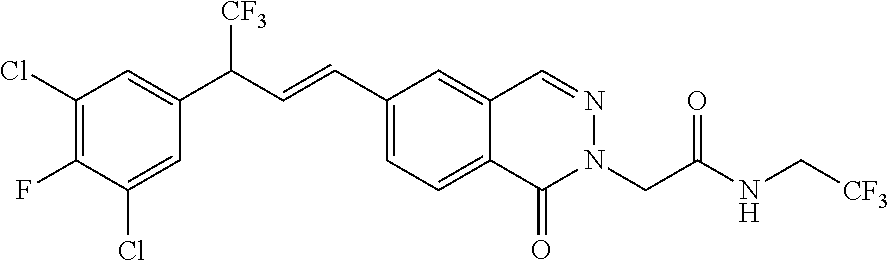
C1(Cl)=C(F)C(Cl)=CC(C(C=CC2=CC=C3C(=C2)C=NN(CC(=O)NC[CF3])C3=O)[CF3])=C1
